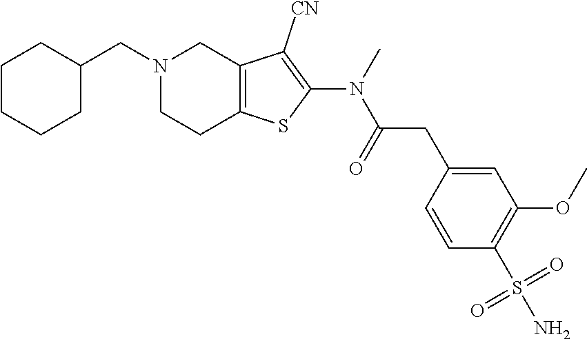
C1CCCC(CN2CCC3=C(C2)C([CN])=C(N(C(CC2=CC(OC)=C(S(N)(=O)=O)C=C2)=O)C)S3)C1
